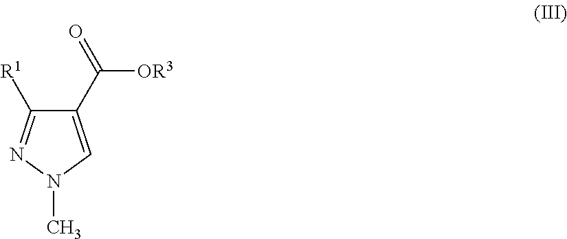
C1(C([OR3])=O)=CN(C)N=C1[R1]
